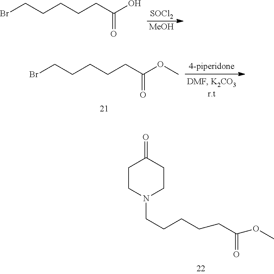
BrCCCCCC(O)=O.[SOCl2].[MeOH].C1CN(CCCCCC(=O)OC)CCC1=O.BrCCCCCC(OC)=O
